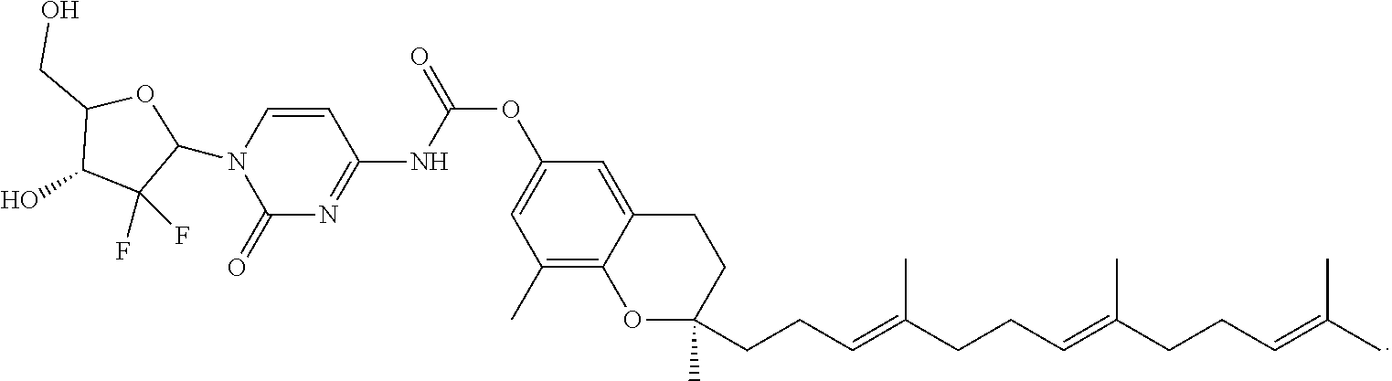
C1(C)=C2C(=CC(OC(=O)NC3=NC(=O)N(C4OC(CO)C(O)C4(F)F)C=C3)=C1)CCC(CCC=C(CCC=C(CCC=C(C)C)C)C)(C)O2
